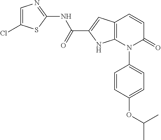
C12=C(C=CC(=O)N1C1=CC=C(OC(C)C)C=C1)C=C(C(NC1=NC=C(Cl)S1)=O)N2
